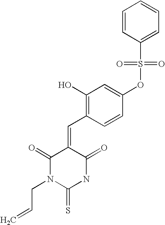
C1=CC(S(OC2=CC(O)=C(C=C3C(=O)N(CC=C)C(=S)NC3=O)C=C2)(=O)=O)=CC=C1
